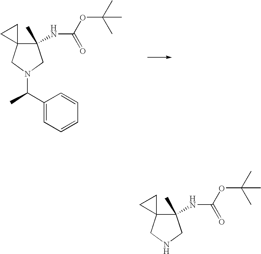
C1(NC(OC(C)(C)C)=O)(C)C2(CN(C(C3=CC=CC=C3)C)C1)CC2.C1(NC(OC(C)(C)C)=O)(C)C2(CNC1)CC2
